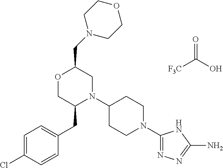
C(C1OCC(CC2=CC=C(Cl)C=C2)N(C2CCN(C3=NN=C(N)N3)CC2)C1)N1CCOCC1.[F3C]C(O)=O
